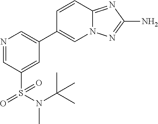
N1=CC(S(=O)(=O)N(C(C)(C)C)C)=CC(C2=CN3C(=NC(N)=N3)C=C2)=C1
